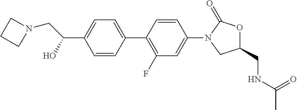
C1=CC(C2=C(F)C=C(N3CC(CNC(C)=O)OC3=O)C=C2)=CC=C1C(O)CN1CCC1
